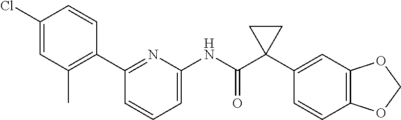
N(C(C1(C2=CC3=C(C=C2)OCO3)CC1)=O)C1=CC=CC(C2=C(C)C=C(Cl)C=C2)=N1
